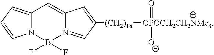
C1([(CH2)18][OPOCH2CH2NMe3](=O)[O-])=CC2=CC3=CC=CN3B(F)(F)N2=C1
